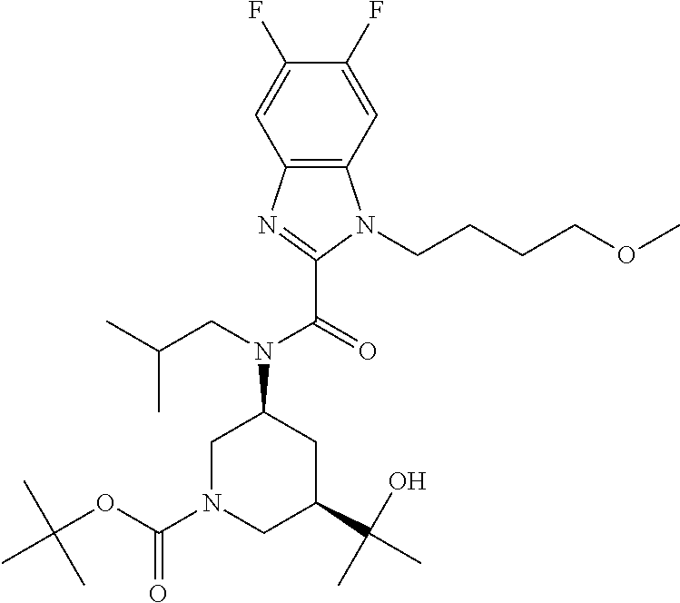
C1N(C(=O)OC(C)(C)C)CC(C(O)(C)C)CC1N(C(C1=NC2=C(C=C(F)C(F)=C2)N1CCCCOC)=O)CC(C)C
